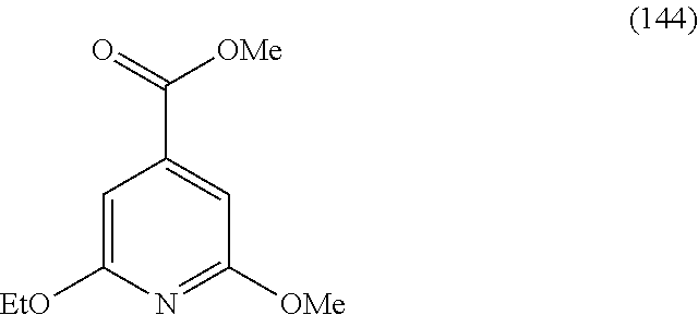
C1=C([EtO])N=C([OMe])C=C1C(=O)[OMe]
